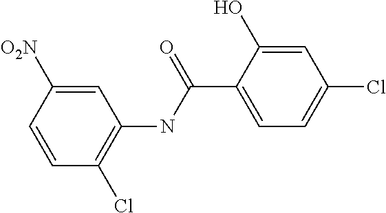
C1=CC([O2N])=CC(NC(C2=CC=C(Cl)C=C2O)=O)=C1Cl
